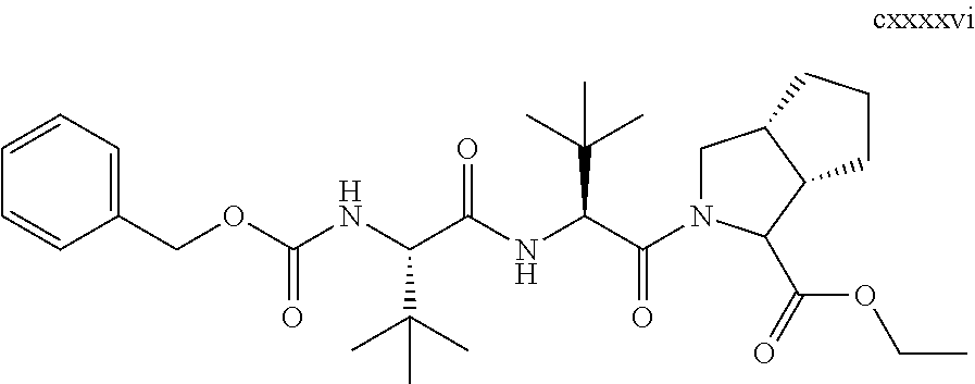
C(OC(=O)NC(C(=O)NC(C(=O)N1CC2C(C1C(OCC)=O)CCC2)C(C)(C)C)C(C)(C)C)C1=CC=CC=C1
